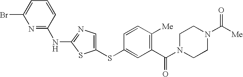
BrC1=CC=CC(NC2=NC=C(SC3=CC(C(N4CCN(C([Me])=O)CC4)=O)=C([Me])C=C3)S2)=N1
